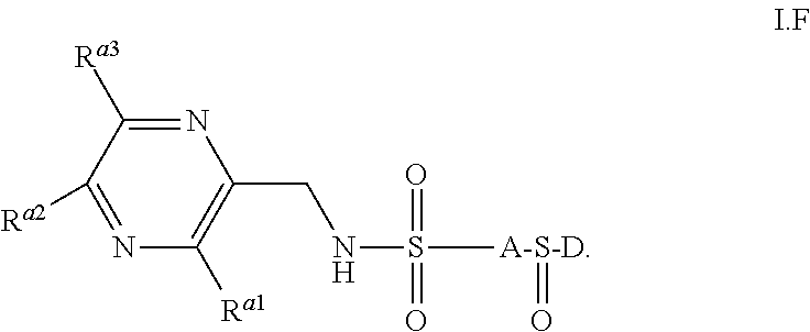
N1=C([Ra3])C([Ra2])=NC([Ra1])=C1CNS([A-S-D]=O)(=O)=O
